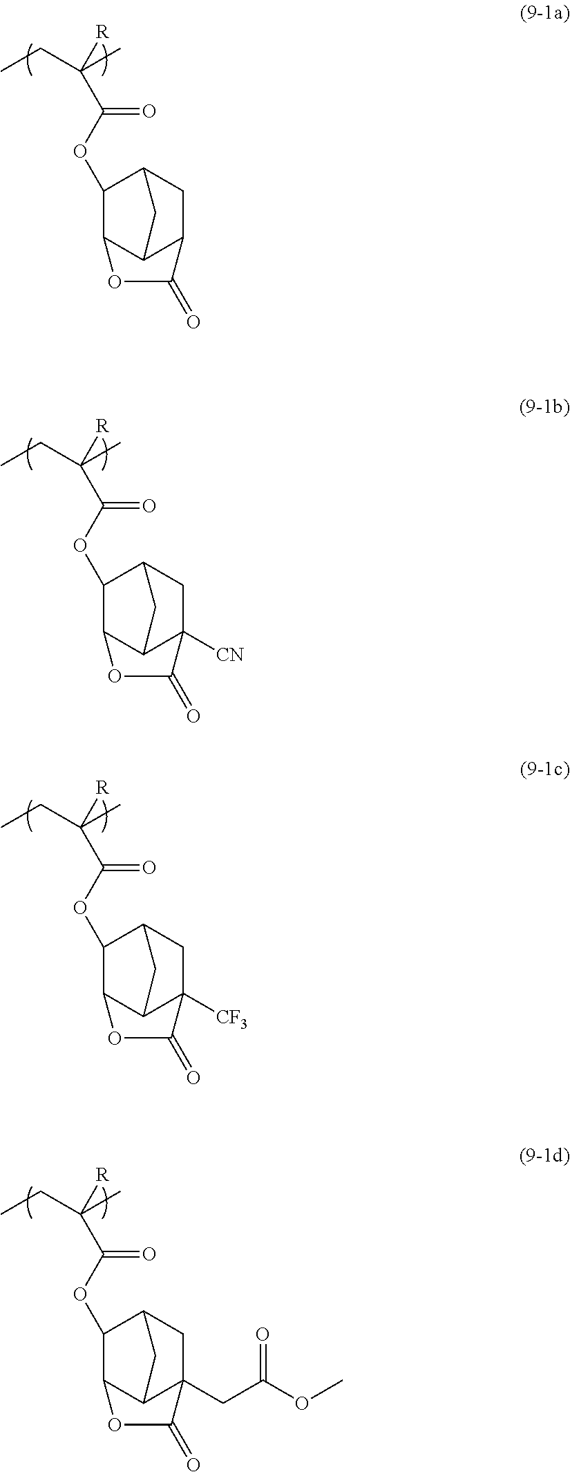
CCC(C)([R])C(OC1C2C3C(CC1C3)C(=O)O2)=O.CCC(C)([R])C(OC1C2C3C([CN])(CC1C3)C(=O)O2)=O.CCC(C)([R])C(OC1C2C3C([CF3])(CC1C3)C(=O)O2)=O.CCC(C)([R])C(OC1C2C3C(CC(OC)=O)(CC1C3)C(=O)O2)=O
